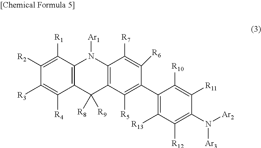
C12=C(C([R1])=C([R2])C([R3])=C1[R4])N([Ar1])C1=C(C2([R8])[R9])C([R5])=C(C2=C([R13])C([R12])=C(N([Ar2])[Ar3])C([R11])=C2[R10])C([R6])=C1[R7]
